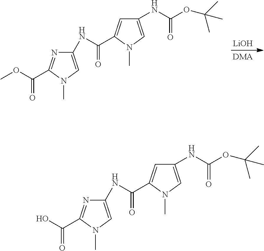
[LiOH].[DMA].C1(NC(=O)C2=CC(NC(OC(C)(C)C)=O)=CN2C)=CN(C)C(C(OC)=O)=N1.C1(NC(=O)C2=CC(NC(OC(C)(C)C)=O)=CN2C)=CN(C)C(C(O)=O)=N1
